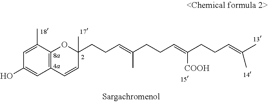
C12=C(C(C)=CC(O)=C1)OC(CCC=C(CCC=C(CCC=C(C)C)[COOH])C)(C)C=C2
